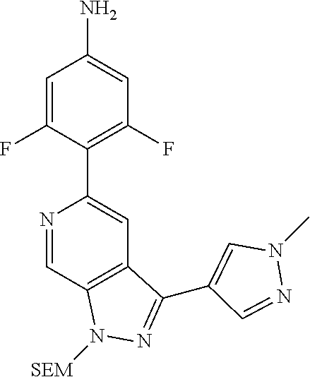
N1=CC2=C(C=C1C1=C(F)C=C(N)C=C1F)C(C1=CN(C)N=C1)=NN2[SEM]
